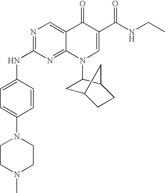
N1=C(NC2=CC=C(N3CCN(C)CC3)C=C2)N=C2C(=C1)C(=O)C(C(NCC)=O)=CN2C1CC2CCC1C2
